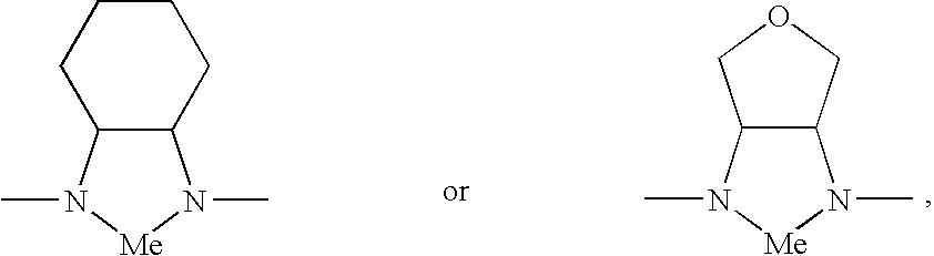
C12C(COC1)N(C)[Me]N2C.C1C2C(CCC1)N(C)[Me]N2C
